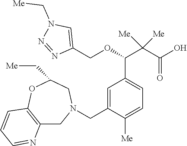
C1(COC(C(C(O)=O)([Me])[Me])C2=CC=C([Me])C(CN3CC4=C(OC(C[Me])C3)C=CC=N4)=C2)=CN(C[Me])N=N1
